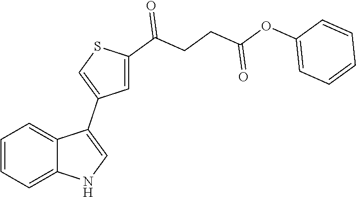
C1=CC=C2C(=C1)C(C1=CSC(C(=O)CCC(=O)OC3=CC=CC=C3)=C1)=CN2
